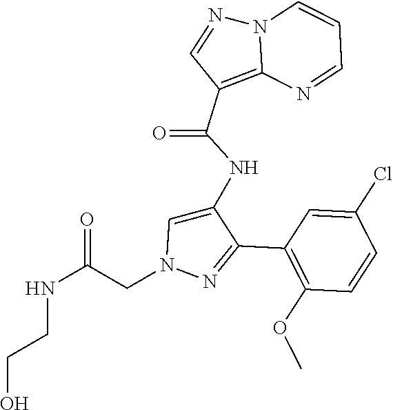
C1(C2=NN(CC(NCCO)=O)C=C2NC(C2=C3N(N=C2)C=CC=N3)=O)=C(OC)C=CC(Cl)=C1
